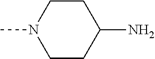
C1CC(N)CCN1C
